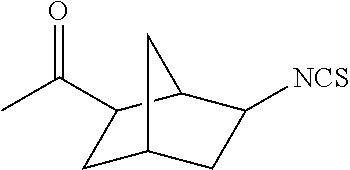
C1C2CC([NCS])C(C1C(=O)C)C2
